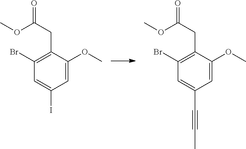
C(C1=C(Br)C=C(I)C=C1OC)C(OC)=O.C(C1=C(Br)C=C(C#CC)C=C1OC)C(OC)=O
